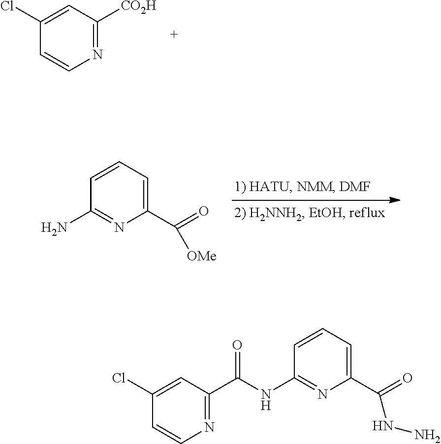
N1=C([CO2H])C=C(Cl)C=C1.C1(C([OMe])=O)=CC=CC(N)=N1.C1(C(NN)=O)=CC=CC(NC(=O)C2=NC=CC(Cl)=C2)=N1
